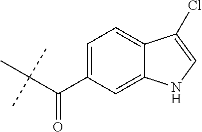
C(C(C1=CC=C2C(=C1)NC=C2Cl)=O)(C)(C)C
